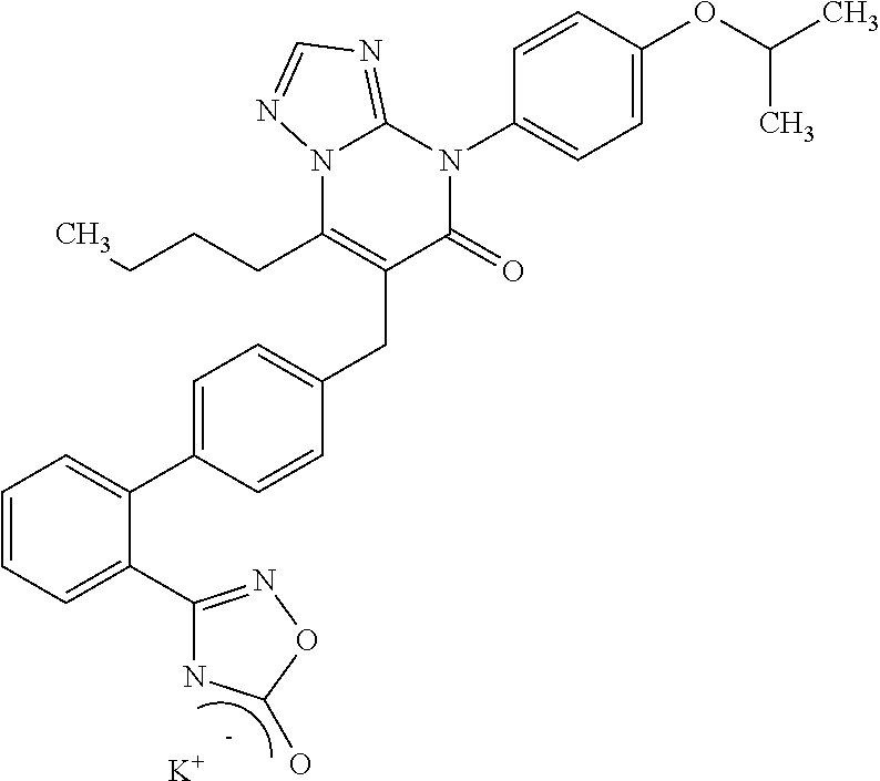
C1=C(C2=CC=CC=C2C2=NOC(O)N2)C=CC(CC2=C(CCCC)N3C(=NC=N3)N(C3=CC=C(OC(C)C)C=C3)C2=O)=C1.[K]
